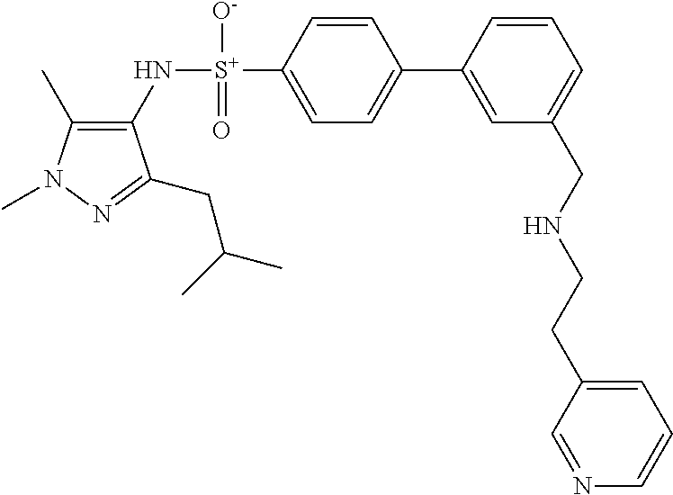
C1(C)=C(N[S+](C2=CC=C(C3=CC(CNCCC4=CC=CN=C4)=CC=C3)C=C2)([O-])=O)C(CC(C)C)=NN1C
